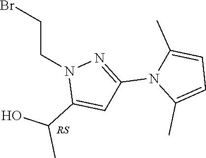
C(CN1C(C(C)O)=CC(N2C(C)=CC=C2C)=N1)Br
